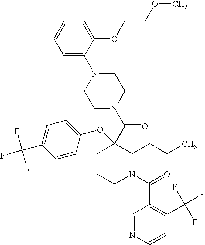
C1(C(F)(F)F)=CC=C(OC2(C(N3CCN(C4=CC=CC=C4OCCOC)CC3)=O)CCCN(C(=O)C3=C(C(F)(F)F)C=CN=C3)C2CCC)C=C1
